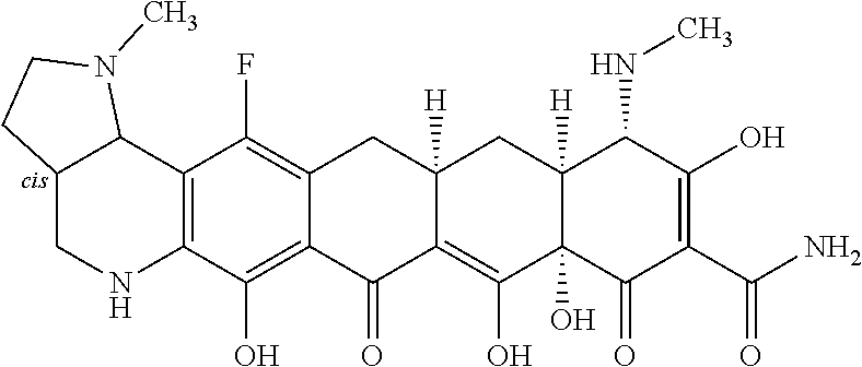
C12=C(C(O)=C3C(=C1F)CC1([H])CC4([H])C(NC)C(O)=C(C(=O)N)C(=O)C4(O)C(O)=C1C3=O)NCC1C2N(C)CC1
